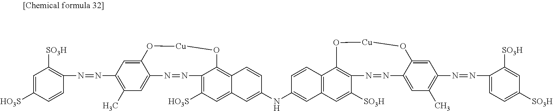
C1=C2C(=CC(C)=C1N=NC1=C([SO3H])C=C([HO3S])C=C1)N=NC1=C([HO3S])C=C3C(=C1O[Cu]O2)C=CC(NC1=CC2=C(C=C1)C1=C(C([SO3H])=C2)N=NC2=CC(C)=C(N=NC4=CC=C([SO3H])C=C4[SO3H])C=C2O[Cu]O1)=C3
